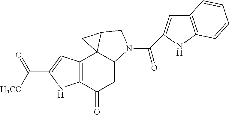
C12=C(C(=O)C=C3C14C(CN3C(=O)C1=CC3=C(N1)C=CC=C3)C4)NC(C([H3CO])=O)=C2
